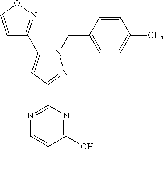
C1=CON=C1C1=CC(C2=NC=C(F)C(O)=N2)=NN1CC1=CC=C(C)C=C1
